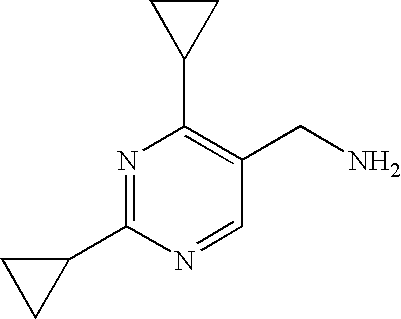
C1(C2=C(CN)C=NC(C3CC3)=N2)CC1
